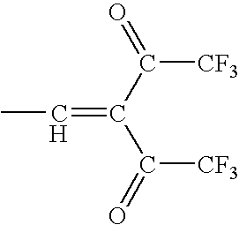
C(=C(C([CF3])=O)C([CF3])=O)C
